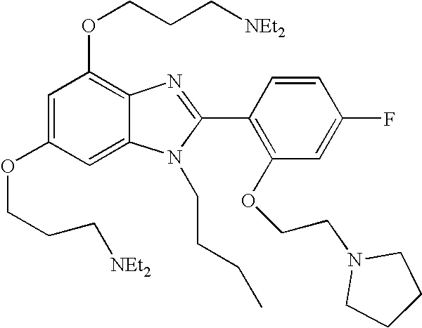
C1=C(OCCC[NEt2])C=C2C(=C1OCCC[NEt2])N=C(C1=C(OCCN3CCCC3)C=C(F)C=C1)N2CCCC
